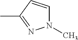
N1(C)C=CC(C)=N1
